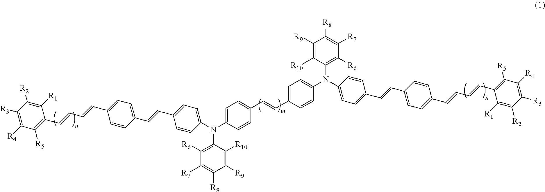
C1([R3])=C([R4])C([R5])=C(C=CC=CC2=CC=C(C=CC3=CC=C(N(C4=CC=C(C=CC5=CC=C(N(C6=CC=C(C=CC7=CC=C(C=CC=CC8=C([R5])C([R4])=C([R3])C([R2])=C8[R1])C=C7)C=C6)C6=C([R6])C([R7])=C([R8])C([R9])=C6[R10])C=C5)C=C4)C4=C([R6])C([R7])=C([R8])C([R9])=C4[R10])C=C3)C=C2)C([R1])=C1[R2]
